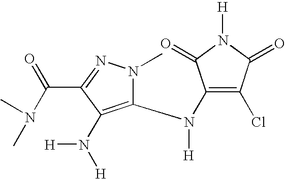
N(C1=C(Cl)C(=O)N([H])C1=O)([H])C1=C(N([H])[H])C(C(N(C)C)=O)=NN1C
